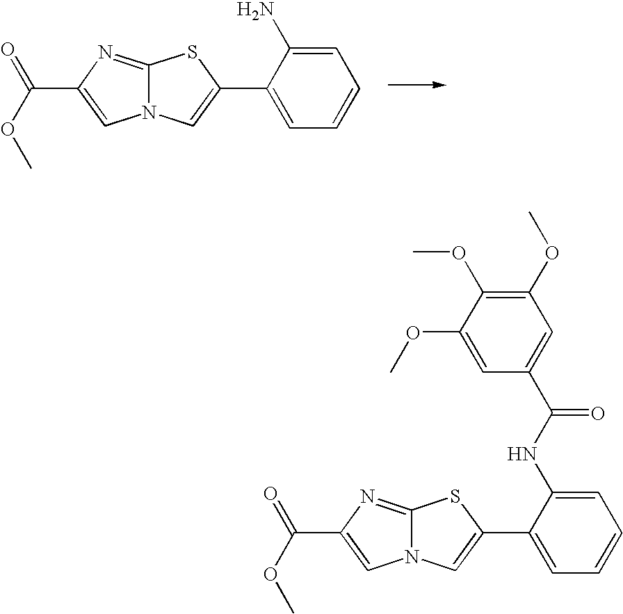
C12=NC(C(=O)OC)=CN1C=C(C1=CC=CC=C1N)S2.C12=NC(C(=O)OC)=CN1C=C(C1=CC=CC=C1NC(C1=CC(OC)=C(OC)C(OC)=C1)=O)S2
